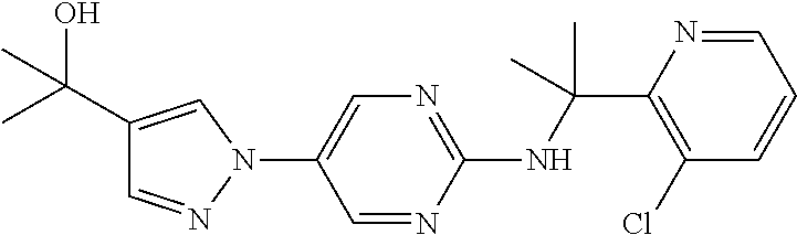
N(C(C1=C(Cl)C=CC=N1)(C)C)C1=NC=C(N2C=C(C(C)(O)C)C=N2)C=N1
